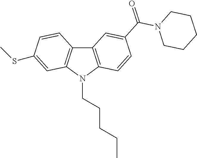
C12=C(N(CCCCC)C3=C1C=CC(SC)=C3)C=CC(C(N1CCCCC1)=O)=C2
